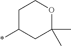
C1C(*)CC(C)(C)OC1
